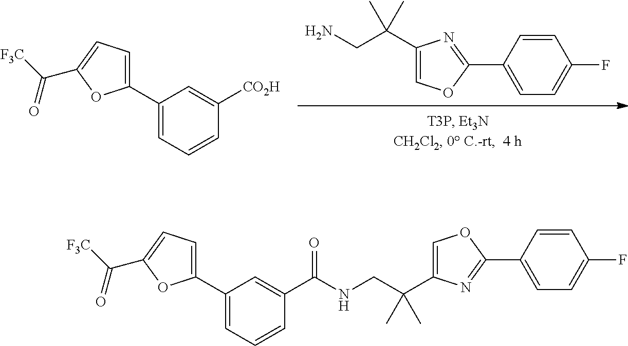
C1=CC(C2=NC(C(CN)(C)C)=CO2)=CC=C1F.C([F3C])(=O)C1=CC=C(C2=CC=CC([CO2H])=C2)O1.C([F3C])(=O)C1=CC=C(C2=CC=CC(C(NCC(C3=COC(C4=CC=C(F)C=C4)=N3)(C)C)=O)=C2)O1
